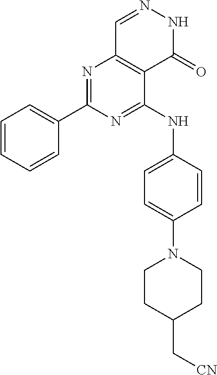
N1=C(C2=CC=CC=C2)N=C(NC2=CC=C(N3CCC(C[CN])CC3)C=C2)C2=C1C=NNC2=O
